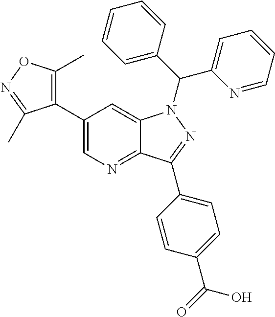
C12=NC=C(C3=C(C)ON=C3C)C=C1N(C(C1=CC=CC=N1)C1=CC=CC=C1)N=C2C1=CC=C(C(=O)O)C=C1
